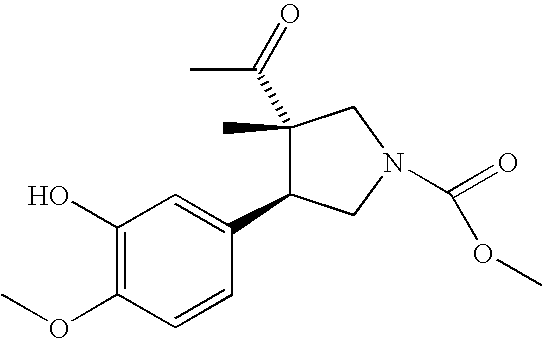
C1(O)=C(OC)C=CC(C2C(C(=O)C)(C)CN(C(=O)OC)C2)=C1
